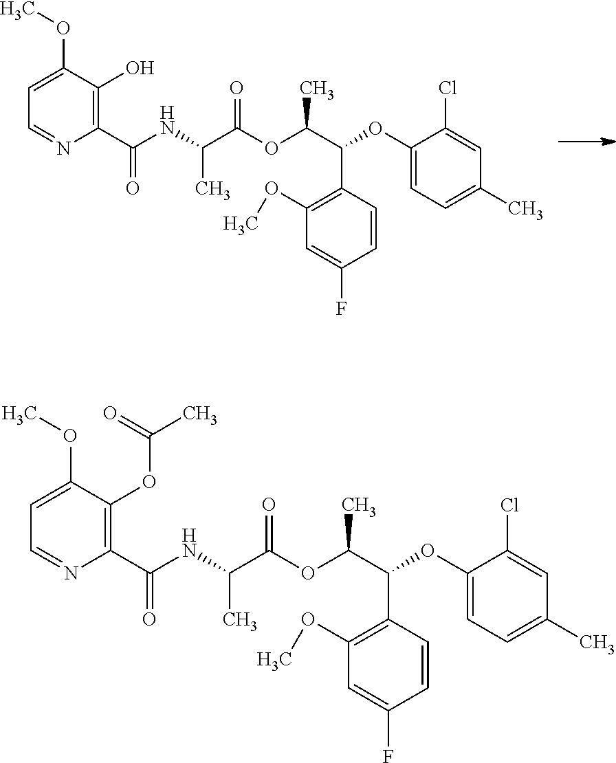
C1=NC(C(NC(C(OC(C(OC2=CC=C(C)C=C2Cl)C2=C(OC)C=C(F)C=C2)C)=O)C)=O)=C(O)C(OC)=C1.C1=NC(C(NC(C(OC(C(OC2=CC=C(C)C=C2Cl)C2=C(OC)C=C(F)C=C2)C)=O)C)=O)=C(OC(C)=O)C(OC)=C1
